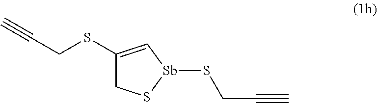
C1(SCC#C)=C[Sb](SCC#C)SC1
